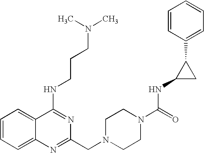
C1=CC=C2C(=C1)C(NCCCN(C)C)=NC(CN1CCN(C(=O)NC3CC3C3=CC=CC=C3)CC1)=N2
